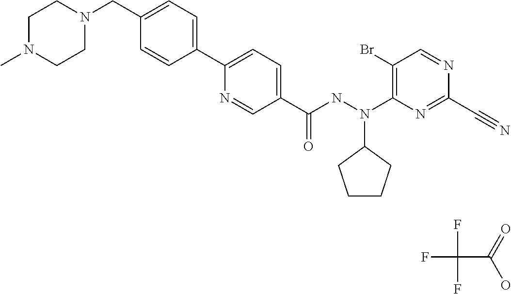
C1(C2=CC=C(C(NN(C3=C(Br)C=NC(C#N)=N3)C3CCCC3)=O)C=N2)=CC=C(CN2CCN(C)CC2)C=C1.FC(F)(F)C(=O)O
